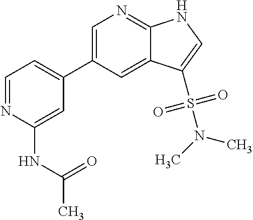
C1=NC(NC(C)=O)=CC(C2=CN=C3C(=C2)C(S(N(C)C)(=O)=O)=CN3)=C1
